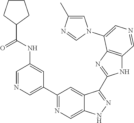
C1(C2=CN=CC(NC(C3CCCC3)=O)=C2)=NC=C2C(=C1)C(C1=NC3=C(N1)C=NC=C3N1C=C(C)N=C1)=NN2
